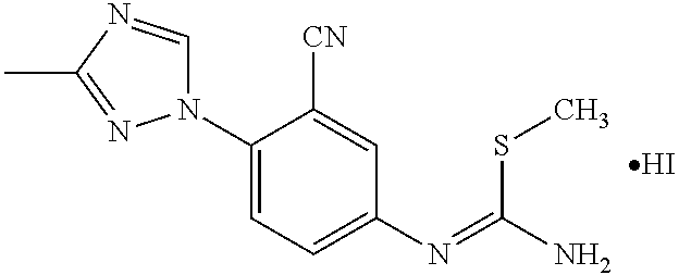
N1(C2=CC=C(N=C(N)SC)C=C2[CN])C=NC(C)=N1.I
